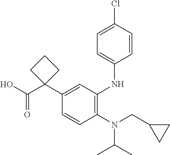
C1=CC(N(CC2CC2)C(C)C)=C(NC2=CC=C(Cl)C=C2)C=C1C1(C(O)=O)CCC1
